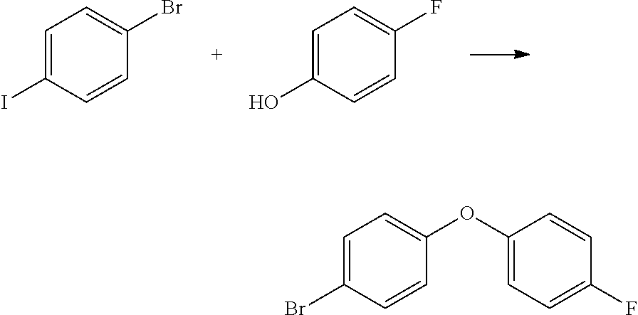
C1=C(I)C=CC(Br)=C1.C1=C(O)C=CC(F)=C1.C1=C(Br)C=CC(OC2=CC=C(F)C=C2)=C1
